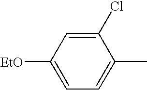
C1(Cl)=CC([EtO])=CC=C1C
